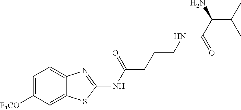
C1([F3CO])=CC=C2C(=C1)SC(NC(=O)CCCNC(C(N)C(C)C)=O)=N2
